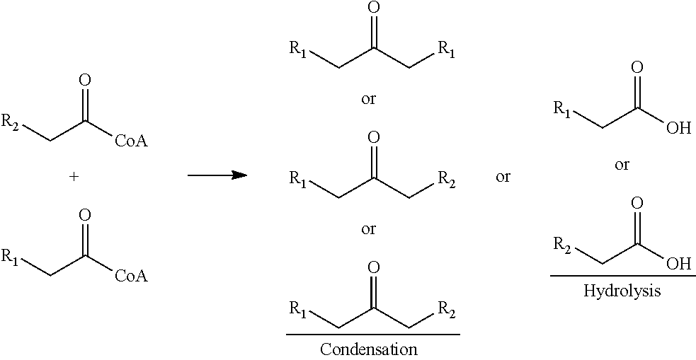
[R2]CC([CoA])=O.[R1]CC([CoA])=O.[R1]CC(C[R1])=O.[R1]CC(C[R2])=O.[R1]CC(C[R2])=O.[R1]CC(O)=O.[R2]CC(O)=O
